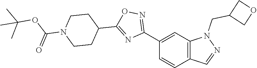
C12=C(C=C(C3=NOC(C4CCN(C(OC(C)(C)C)=O)CC4)=N3)C=C1)N(CC1COC1)N=C2
